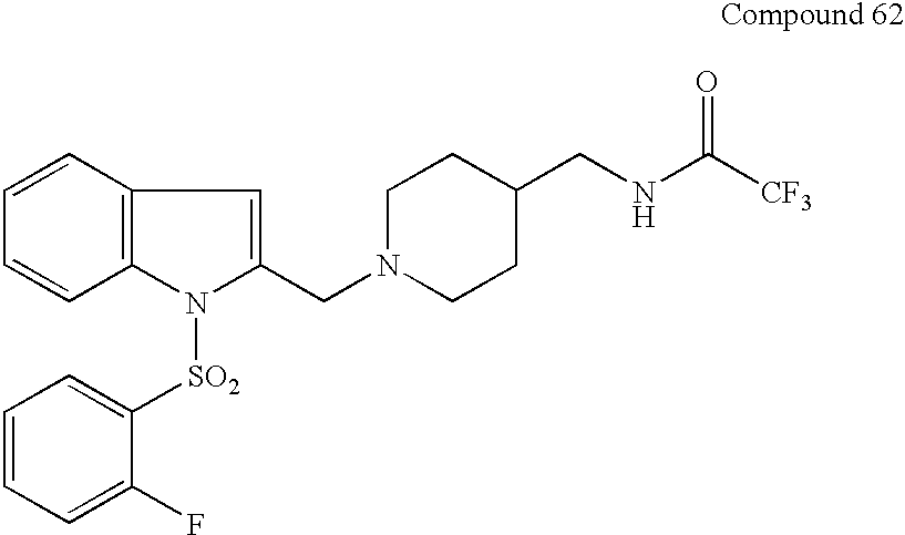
C12=C(C=CC=C1)C=C(CN1CCC(CNC([CF3])=O)CC1)N2[SO2]C1=CC=CC=C1F
